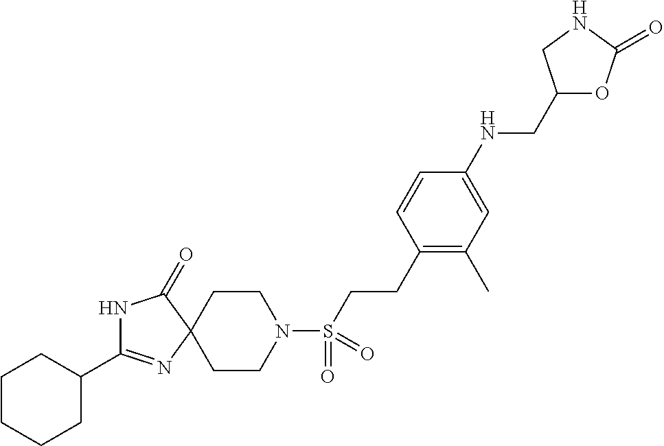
C1CN(S(CCC2=C(C)C=C(NCC3OC(=O)NC3)C=C2)(=O)=O)CCC12C(=O)NC(C1CCCCC1)=N2
